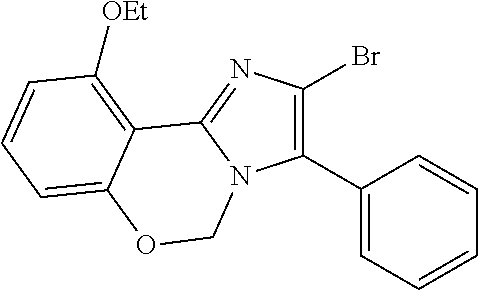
C1(C2=CC=CC=C2)=C(Br)N=C2N1COC1=CC=CC([OEt])=C21
